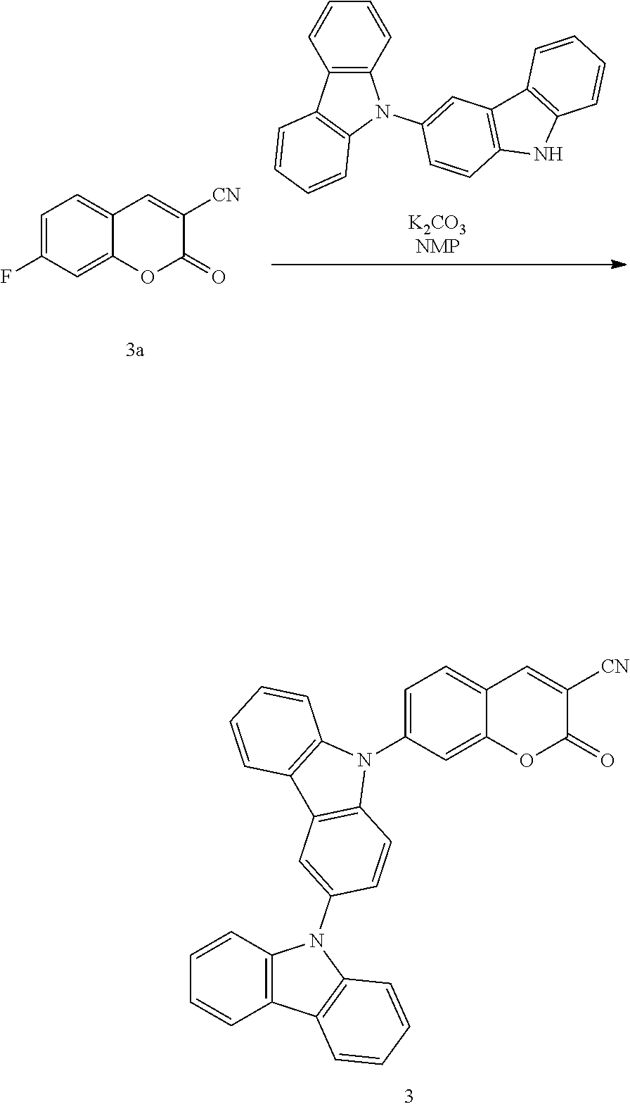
C1=C(F)C=C2C(=C1)C=C([CN])C(=O)O2.C12=C(C=CC=C1)N(C1=CC3=C(C=C1)NC1=C3C=CC=C1)C1=C2C=CC=C1.C1=C(N2C3=C(C=C(N4C5=C(C=CC=C5)C5=C4C=CC=C5)C=C3)C3=C2C=CC=C3)C=C2C(=C1)C=C([CN])C(=O)O2
